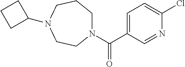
N1(C(=O)C2=CC=C(Cl)N=C2)CCCN(C2CCC2)CC1
